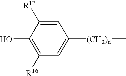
C1([R16])=C(O)C([R17])=CC([(CH2)d]C)=C1
